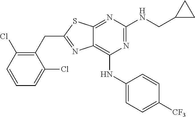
N1=C(NCC2CC2)N=C2C(=C1NC1=CC=C([CF3])C=C1)N=C(CC1=C(Cl)C=CC=C1Cl)S2
